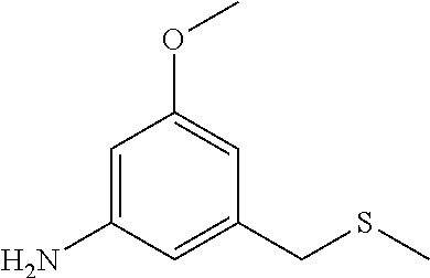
C1=C(N)C=C(CSC)C=C1OC
